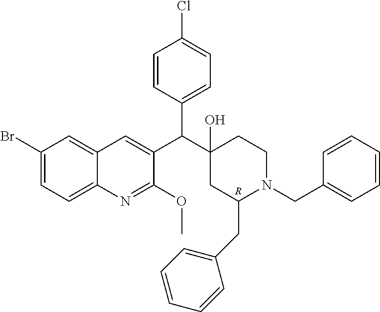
C1(Br)=CC=C2C(=C1)C=C(C(C1(O)CC(CC3=CC=CC=C3)N(CC3=CC=CC=C3)CC1)C1=CC=C(Cl)C=C1)C(OC)=N2.[R]
